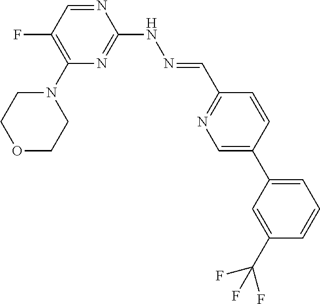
C1(N2CCOCC2)=C(F)C=NC(NN=CC2=NC=C(C3=CC=CC(C(F)(F)F)=C3)C=C2)=N1
